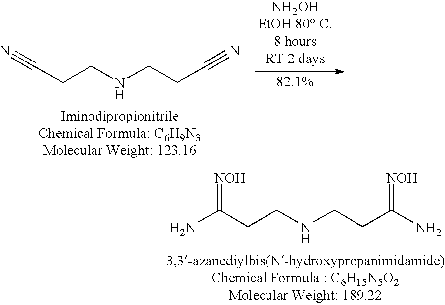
C(NCCC#N)CC#N.C(NCCC(N)=[NOH])CC(N)=[NOH]
